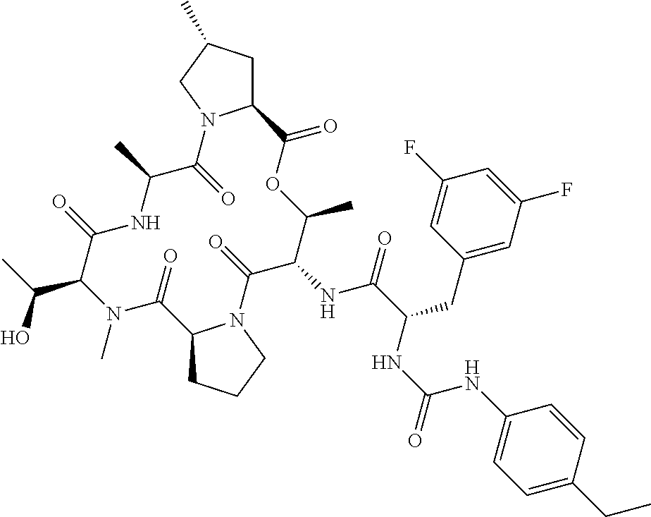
C12CCCN1C(=O)C(NC(=O)C(CC1=CC(F)=CC(F)=C1)NC(NC1=CC=C(CC)C=C1)=O)C(C)OC(=O)C1CC(C)CN1C(=O)C(C)NC(=O)C(C(O)C)N(C)C2=O
